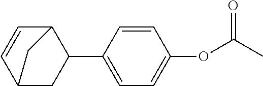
C1=CC(C2C3C=CC(C2)C3)=CC=C1OC(C)=O
